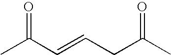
CC(C=CCC(C)=O)=O
